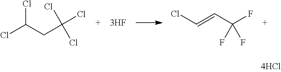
ClC(CC(Cl)(Cl)Cl)Cl.C(=CC(F)(F)F)Cl
